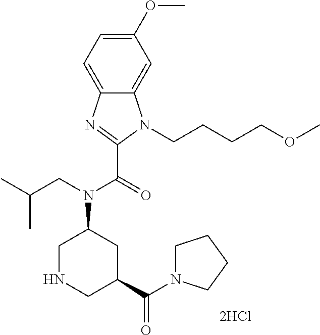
C1(OC)=CC=C2C(=C1)N(CCCCOC)C(C(=O)N(CC(C)C)C1CNCC(C(N3CCCC3)=O)C1)=N2
